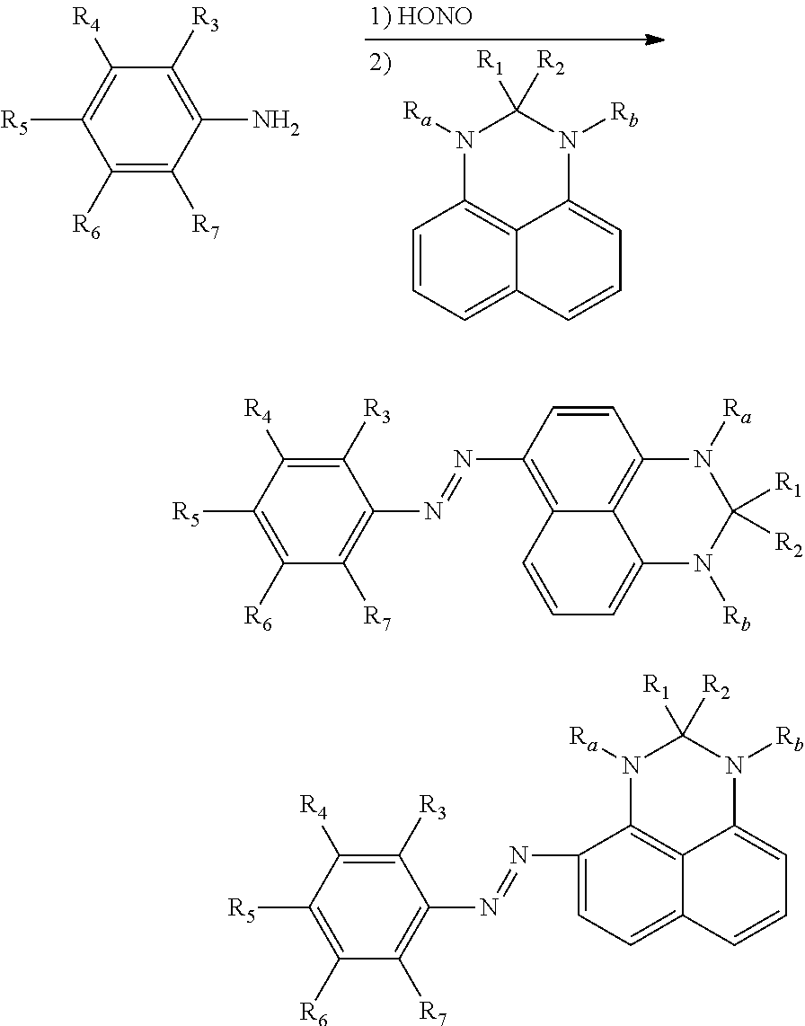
C1=CC=C2C3=C1N([Ra])C([R1])([R2])N([Rb])C3=CC=C2.C1([R6])=C([R7])C(N)=C([R3])C([R4])=C1[R5].C1([R6])=C([R5])C([R4])=C([R3])C(N=NC2=CC=C3C4=C2N([Ra])C([R1])([R2])N([Rb])C4=CC=C3)=C1[R7].C1([R6])=C([R5])C([R4])=C([R3])C(N=NC2=C3C4=C(C=C2)N([Ra])C([R1])([R2])N([Rb])C4=CC=C3)=C1[R7]
